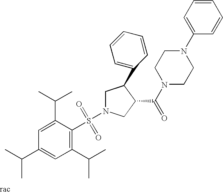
C1N(S(=O)(=O)C2=C(C(C)C)C=C(C(C)C)C=C2C(C)C)CC(C(N2CCN(C3=CC=CC=C3)CC2)=O)C1C1=CC=CC=C1
